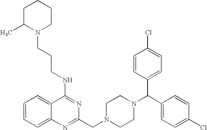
C1=CC=C2C(=C1)C(NCCCN1C(C)CCCC1)=NC(CN1CCN(C(C3=CC=C(Cl)C=C3)C3=CC=C(Cl)C=C3)CC1)=N2
